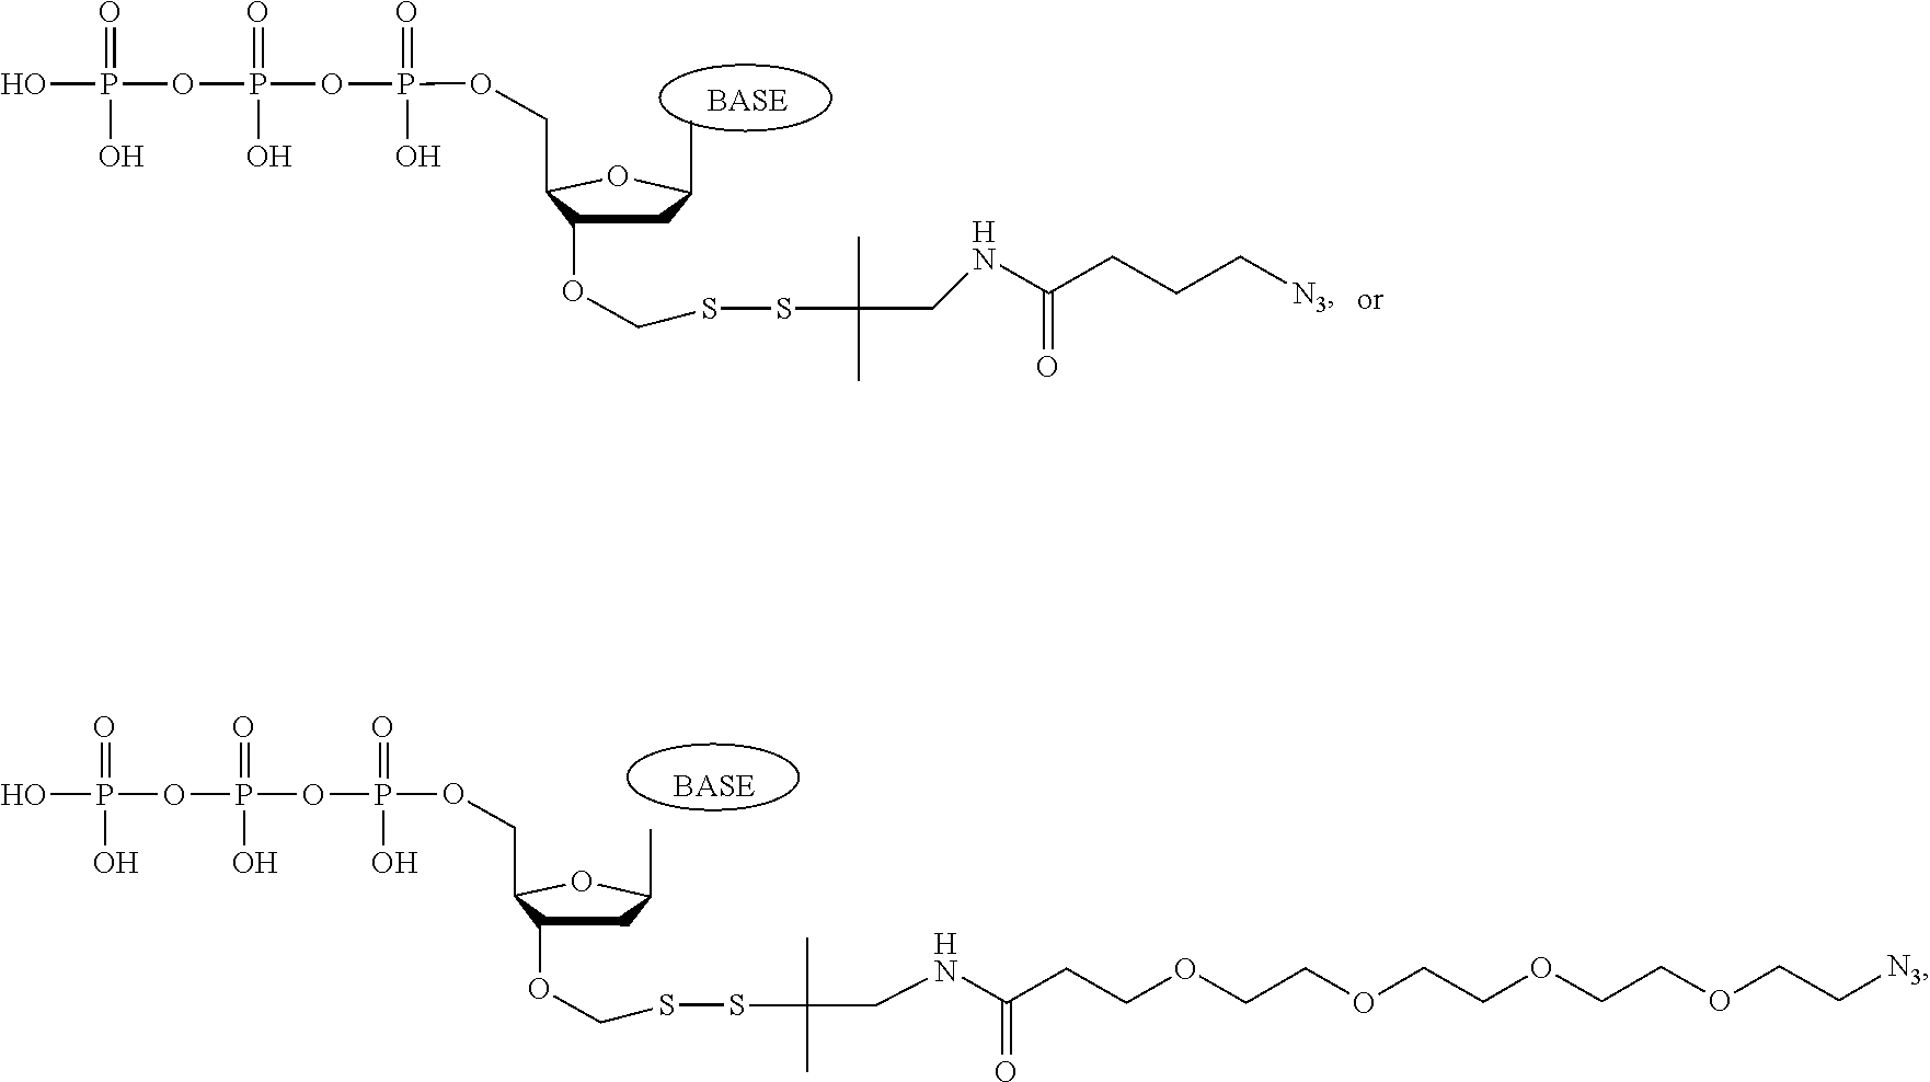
C1C(OCSSC(C)(C)CNC(CCC[N3])=O)C(COP(O)(=O)OP(OP(=O)(O)O)(=O)O)OC1C.C1C(OCSSC(C)(C)CNC(CCOCCOCCOCCOCC[N3])=O)C(COP(O)(=O)OP(OP(=O)(O)O)(=O)O)OC1C
